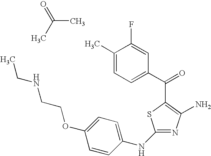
C1(NC2=CC=C(OCCNCC)C=C2)=NC(N)=C(C(C2=CC=C(C)C(F)=C2)=O)S1.C(C)(C)=O
